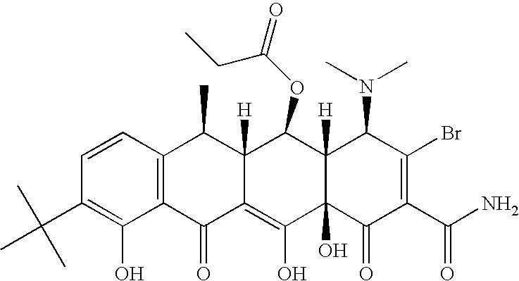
C1=CC2=C(C(O)=C1C(C)(C)C)C(=O)C1=C(O)C3(O)C([H])(C(OC(CC)=O)C1([H])C2C)C(N(C)C)C(Br)=C(C(N)=O)C3=O
